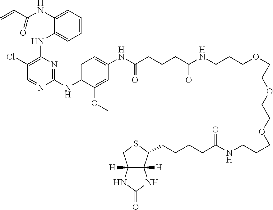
C1=CC=C(NC(C=C)=O)C(NC2=C(Cl)C=NC(NC3=CC=C(NC(CCCC(NCCCOCCOCCOCCCNC(CCCCC4C5([H])C([H])(CS4)NC(=O)N5)=O)=O)=O)C=C3OC)=N2)=C1
